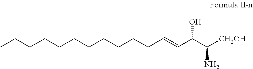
CCCCCCCCCCCC=CC(C([CH2OH])N)O
